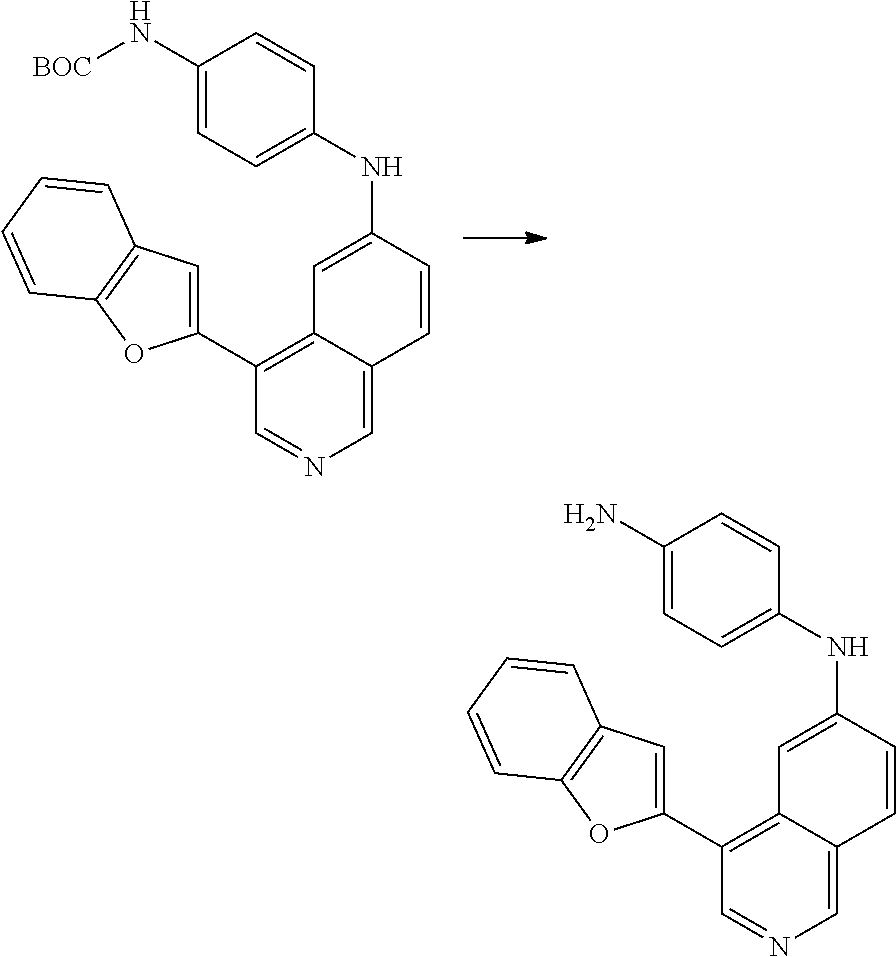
C1=C2C(=C(C3=CC4=C(O3)C=CC=C4)C=N1)C=C(NC1=CC=C(N[BOC])C=C1)C=C2.C1=C2C(=C(C3=CC4=C(O3)C=CC=C4)C=N1)C=C(NC1=CC=C(N)C=C1)C=C2
